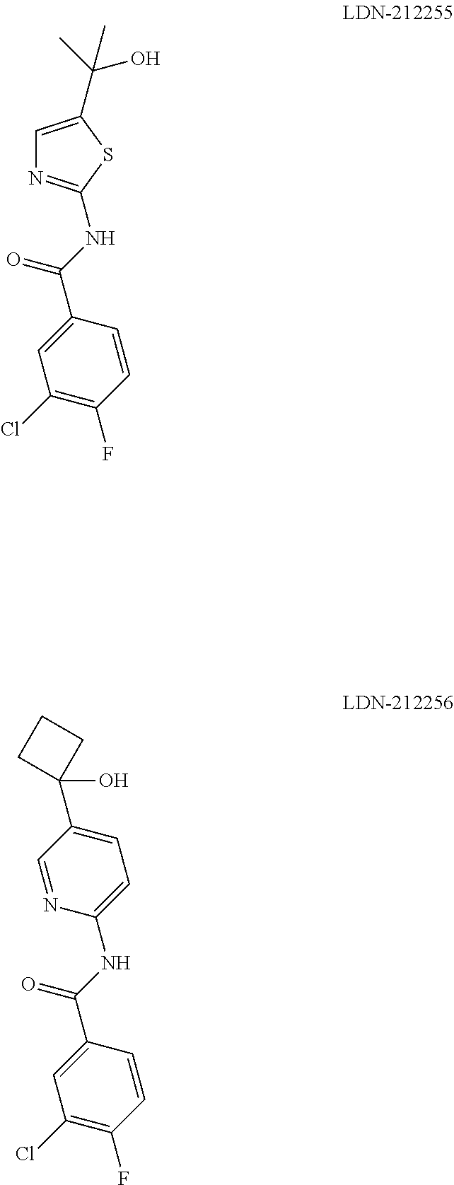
C(NC1=NC=C(C(O)(C)C)S1)(C1=CC(Cl)=C(F)C=C1)=O.C(NC1=CC=C(C2(O)CCC2)C=N1)(C1=CC(Cl)=C(F)C=C1)=O
